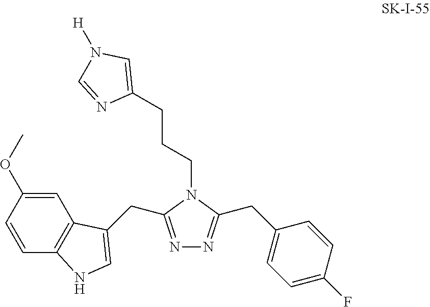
N1=C(CC2=CNC3=C2C=C(OC)C=C3)N(CCCC2=CN([H])C=N2)C(CC2=CC=C(F)C=C2)=N1
